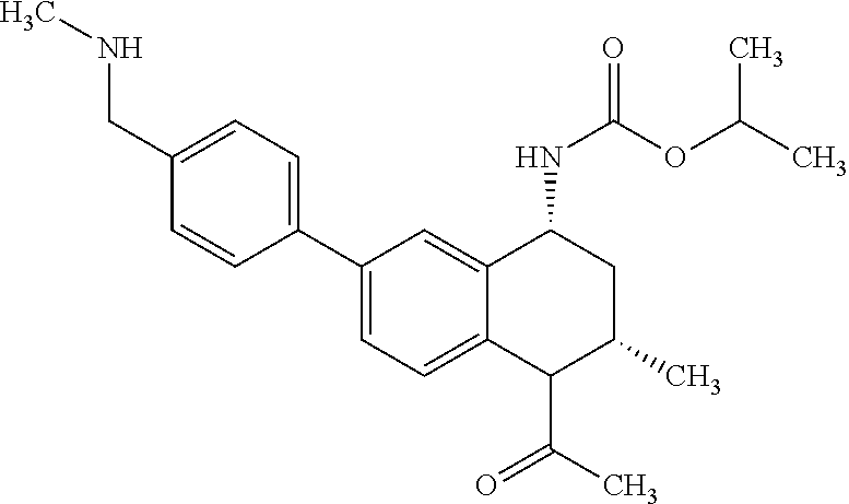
CNCC1=CC=C(C2=CC=C3C(=C2)C(NC(OC(C)C)=O)CC(C)C3C(C)=O)C=C1
